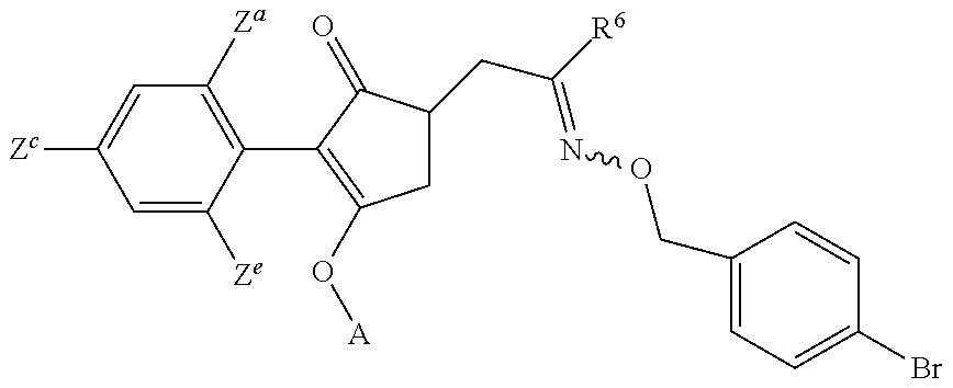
C1=C([Ze])C(C2=C(O[A])CC(CC(=NOCC3=CC=C(Br)C=C3)[R6])C2=O)=C([Za])C=C1[Zc]
